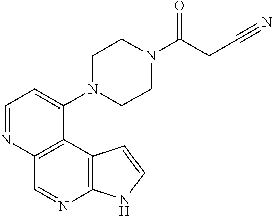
C1=NC2=C(C(N3CCN(C(CC#N)=O)CC3)=C1)C1=C(N=C2)NC=C1
